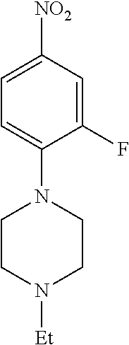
C1(F)=CC([NO2])=CC=C1N1CCN([Et])CC1
